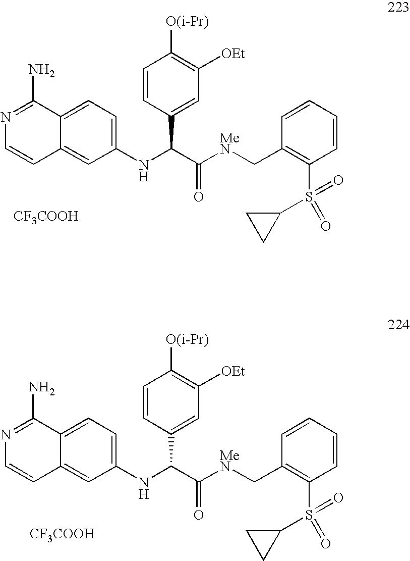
C1(NC(C([MeN]CC2=C(S(=O)(C3CC3)=O)C=CC=C2)=O)C2=CC([OEt])=C([O(i-Pr)])C=C2)=CC=C2C(=C1)C=CN=C2N.[CF3COOH].C1(NC(C([MeN]CC2=C(S(=O)(C3CC3)=O)C=CC=C2)=O)C2=CC([OEt])=C([O(i-Pr)])C=C2)=CC=C2C(=C1)C=CN=C2N.[CF3COOH]
